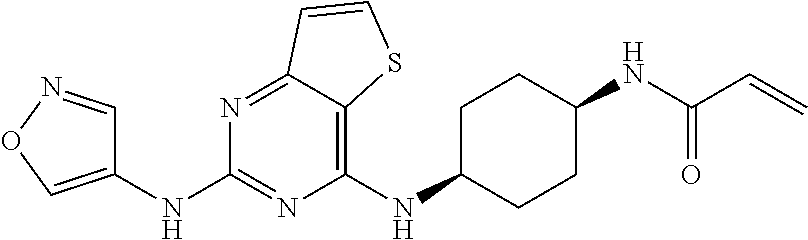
C1(NC2CCC(NC(C=C)=O)CC2)=C2C(=NC(NC3=CON=C3)=N1)C=CS2
